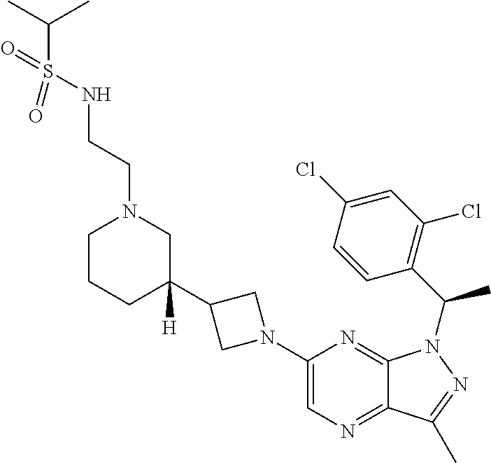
C1(C2([H])CN(CCNS(C(C)C)(=O)=O)CCC2)CN(C2=CN=C3C(=N2)N(C(C2=C(Cl)C=C(Cl)C=C2)C)N=C3C)C1
